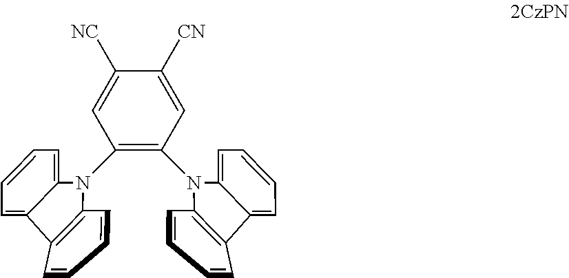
C1([NC])=CC(N2C3=C(C=CC=C3)C3=CC=CC=C23)=C(N2C3=C(C=CC=C3)C3=CC=CC=C23)C=C1[CN]
